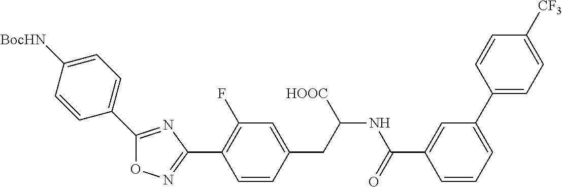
O1N=C(C2=C(F)C=C(CC(NC(C3=CC(C4=CC=C([CF3])C=C4)=CC=C3)=O)[HOOC])C=C2)N=C1C1=CC=C([BocHN])C=C1
